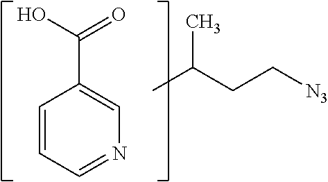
C1=C(C(O)=O)C=CC=N1.CC(CC[N3])C
